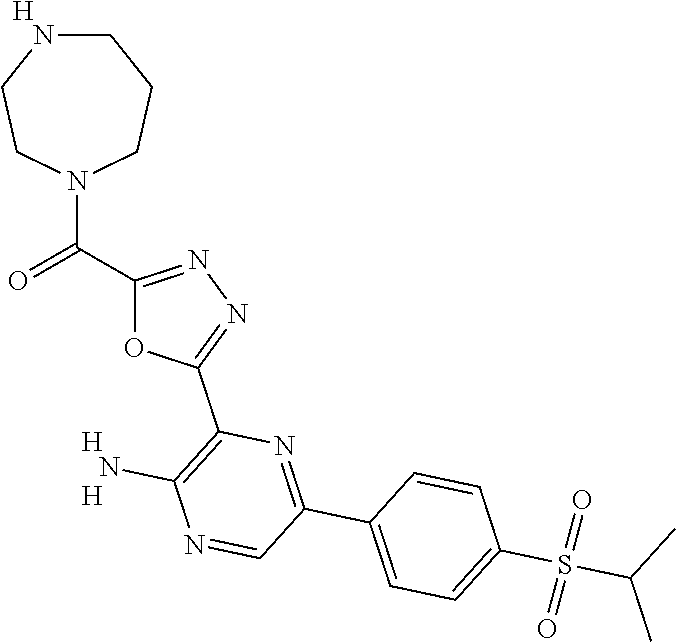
[H].[H].[H].C1NCCN(C(C2=NN=C(C3=C(N)N=CC(C4=CC=C(S(=O)(=O)C(C)C)C=C4)=N3)O2)=O)CC1
